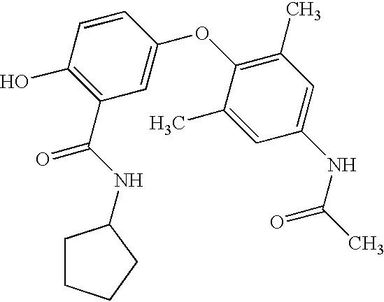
C1(O)=C(C(NC2CCCC2)=O)C=C(OC2=C(C)C=C(NC(C)=O)C=C2C)C=C1
